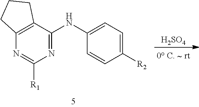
[H2SO4].N1=C(NC2=CC=C([R2])C=C2)C2=C(N=C1[R1])CCC2
